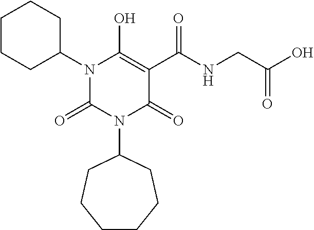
C1CCC(N2C(=O)N(C3CCCCCC3)C(=O)C(C(NCC(O)=O)=O)=C2O)CC1
